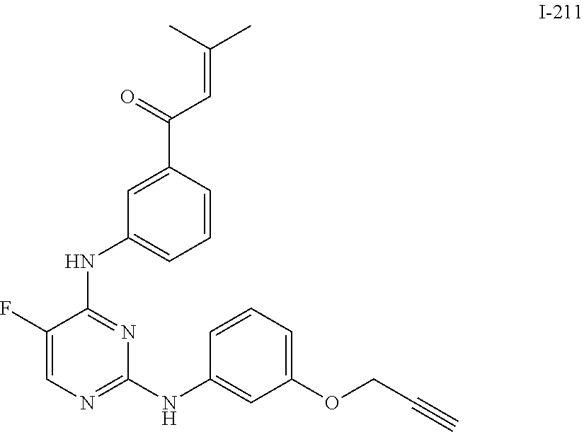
C1=CC(C(C=C(C)C)=O)=CC(NC2=NC(NC3=CC(OCC#C)=CC=C3)=NC=C2F)=C1
